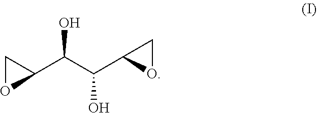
C1(C(C(C2OC2)O)O)CO1
